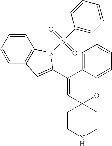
C1(C2=CC3=C(C=CC=C3)N2S(=O)(=O)C2=CC=CC=C2)=CC2(OC3=CC=CC=C13)CCNCC2
